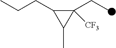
C1(CCC)C(CC)([CF3])C1C
